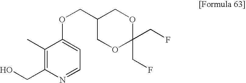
O(CC1COC(CF)(CF)OC1)C1=CC=NC(CO)=C1C
